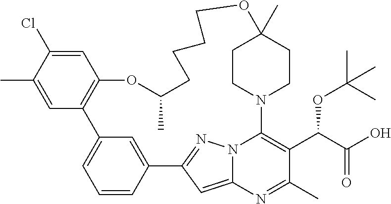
C1=C(Cl)C(C)=CC2=C1OC(C)CCCCOC1(C)CCN(C3=C(C(OC(C)(C)C)C(=O)O)C(C)=NC4=CC(=NN43)C3=CC2=CC=C3)CC1
